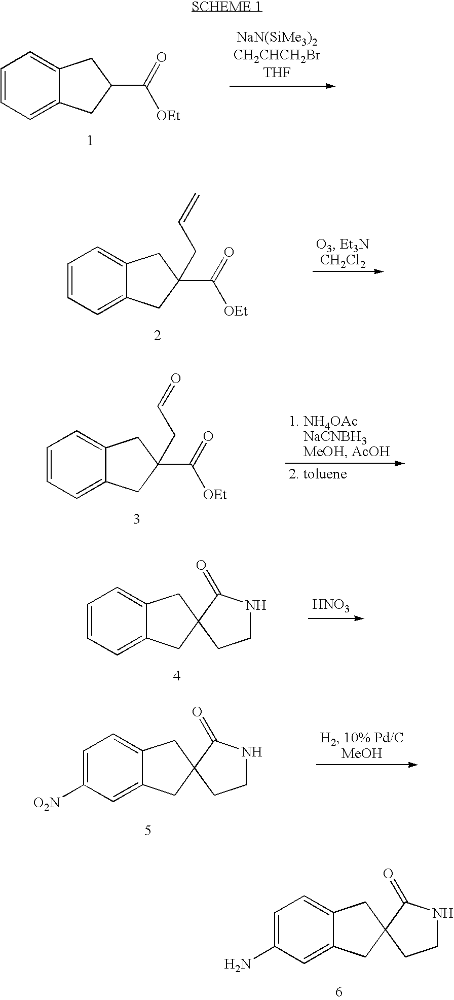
C1=CC=C2C(=C1)CC(C(=O)[OEt])C2.C1=CC=C2C(=C1)CC(C(=O)[OEt])(CC=C)C2.C1=CC=C2C(=C1)CC1(C2)CCNC1=O.[HNO3].C1=C([O2N])C=C2C(=C1)CC1(C2)CCNC1=O.C1=C(N)C=C2C(=C1)CC1(C2)CCNC1=O.C1=CC=C2C(=C1)CC(C(=O)[OEt])(CC=O)C2
